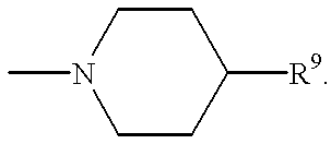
C1CC([R9])CCN1C
